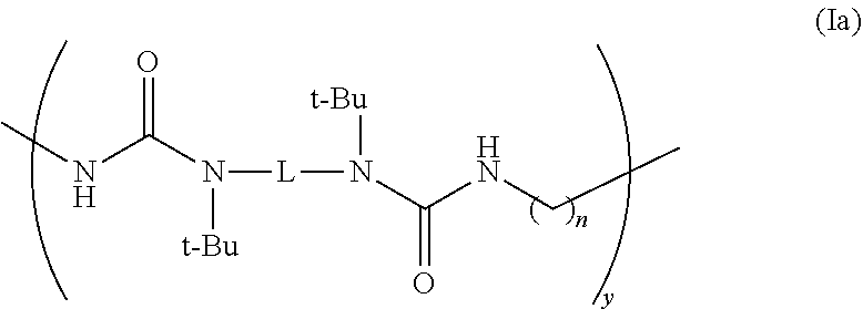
CNC(N([L]N(C(NCC)=O)[t-Bu])[t-Bu])=O
